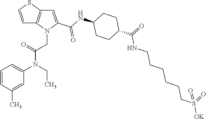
C1=CC(C)=CC(N(CC)C(=O)CN2C(C(=O)NC3CCC(C(NCCCCCCS([OK])(=O)=O)=O)CC3)=CC3=C2C=CS3)=C1
